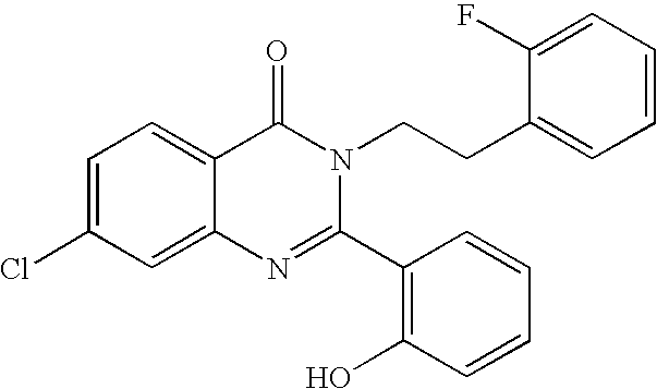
C1=C(Cl)C=C2C(=C1)C(=O)N(CCC1=CC=CC=C1F)C(C1=C(O)C=CC=C1)=N2
